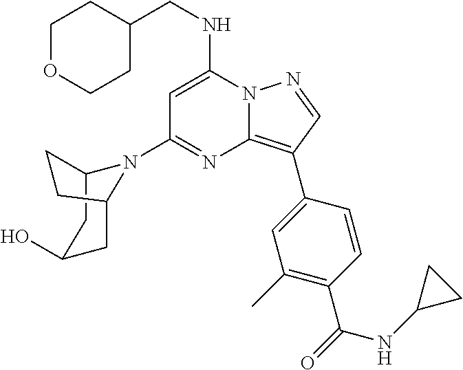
C1OCCC(CNC2=CC(N3C4CC(O)CC3CC4)=NC3=C(C4=CC(C)=C(C(=O)NC5CC5)C=C4)C=NN23)C1
